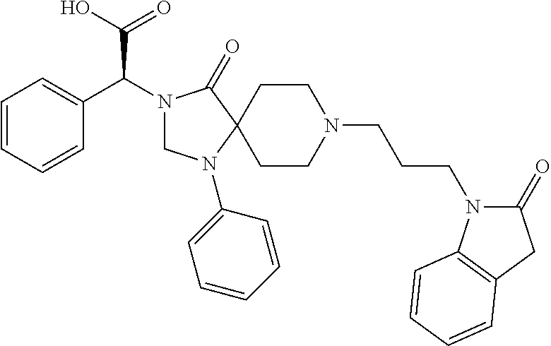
C1=CC=CC(C(N2CN(C3=CC=CC=C3)C3(C2=O)CCN(CCCN2C(=O)CC4=C2C=CC=C4)CC3)C(O)=O)=C1
